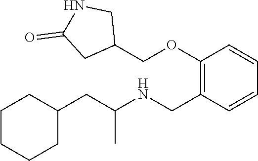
C1(CC(NCC2=C(OCC3CNC(=O)C3)C=CC=C2)C)CCCCC1
